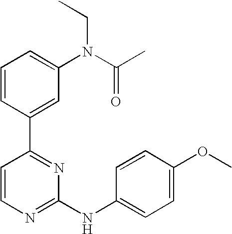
C1=CC(C2=NC(NC3=CC=C(OC)C=C3)=NC=C2)=CC(N(CC)C(C)=O)=C1
